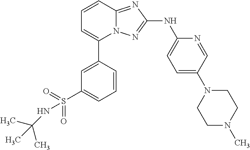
N12C(=NC(NC3=CC=C(N4CCN(C)CC4)C=N3)=N1)C=CC=C2C1=CC(S(=O)(=O)NC(C)(C)C)=CC=C1
